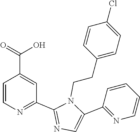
C1=CN=C(C2=NC=C(C3=NC=CC=C3)N2CCC2=CC=C(Cl)C=C2)C=C1C(=O)O
